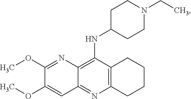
C12=C(N=C3C(=C1NC1CCN(CC)CC1)N=C(OC)C(OC)=C3)CCCC2
